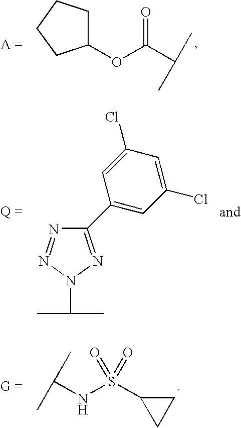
C1(OC(C(C)C)=O)CCCC1.N1=NN(C(C)C)N=C1C1=CC(Cl)=CC(Cl)=C1.C(NS(C1CC1)(=O)=O)(C)C
